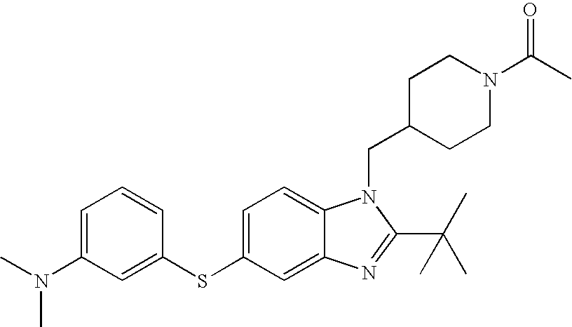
C1=C(SC2=CC(N(C)C)=CC=C2)C=C2C(=C1)N(CC1CCN(C(=O)C)CC1)C(C(C)(C)C)=N2
